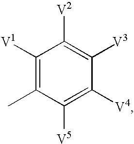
C1([V1])=C(C)C([V5])=C([V4])C([V3])=C1[V2]
